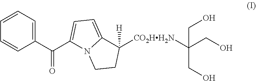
C1(C(C2=CC=C3N2CCC3([CO2HH2N]C(CO)(CO)CO)[H])=O)=CC=CC=C1
